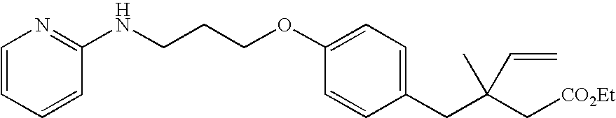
C1=CC(OCCCNC2=NC=CC=C2)=CC=C1CC(C[CO2Et])(C)C=C
